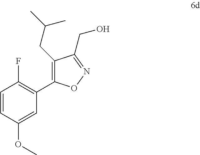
C1=CC(OC)=CC(C2=C(CC(C)C)C(CO)=NO2)=C1F
